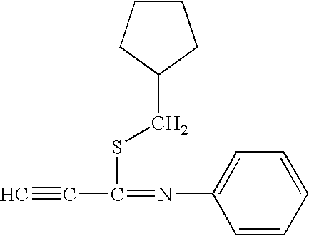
C#CC(=NC1=CC=CC=C1)SCC1CCCC1
